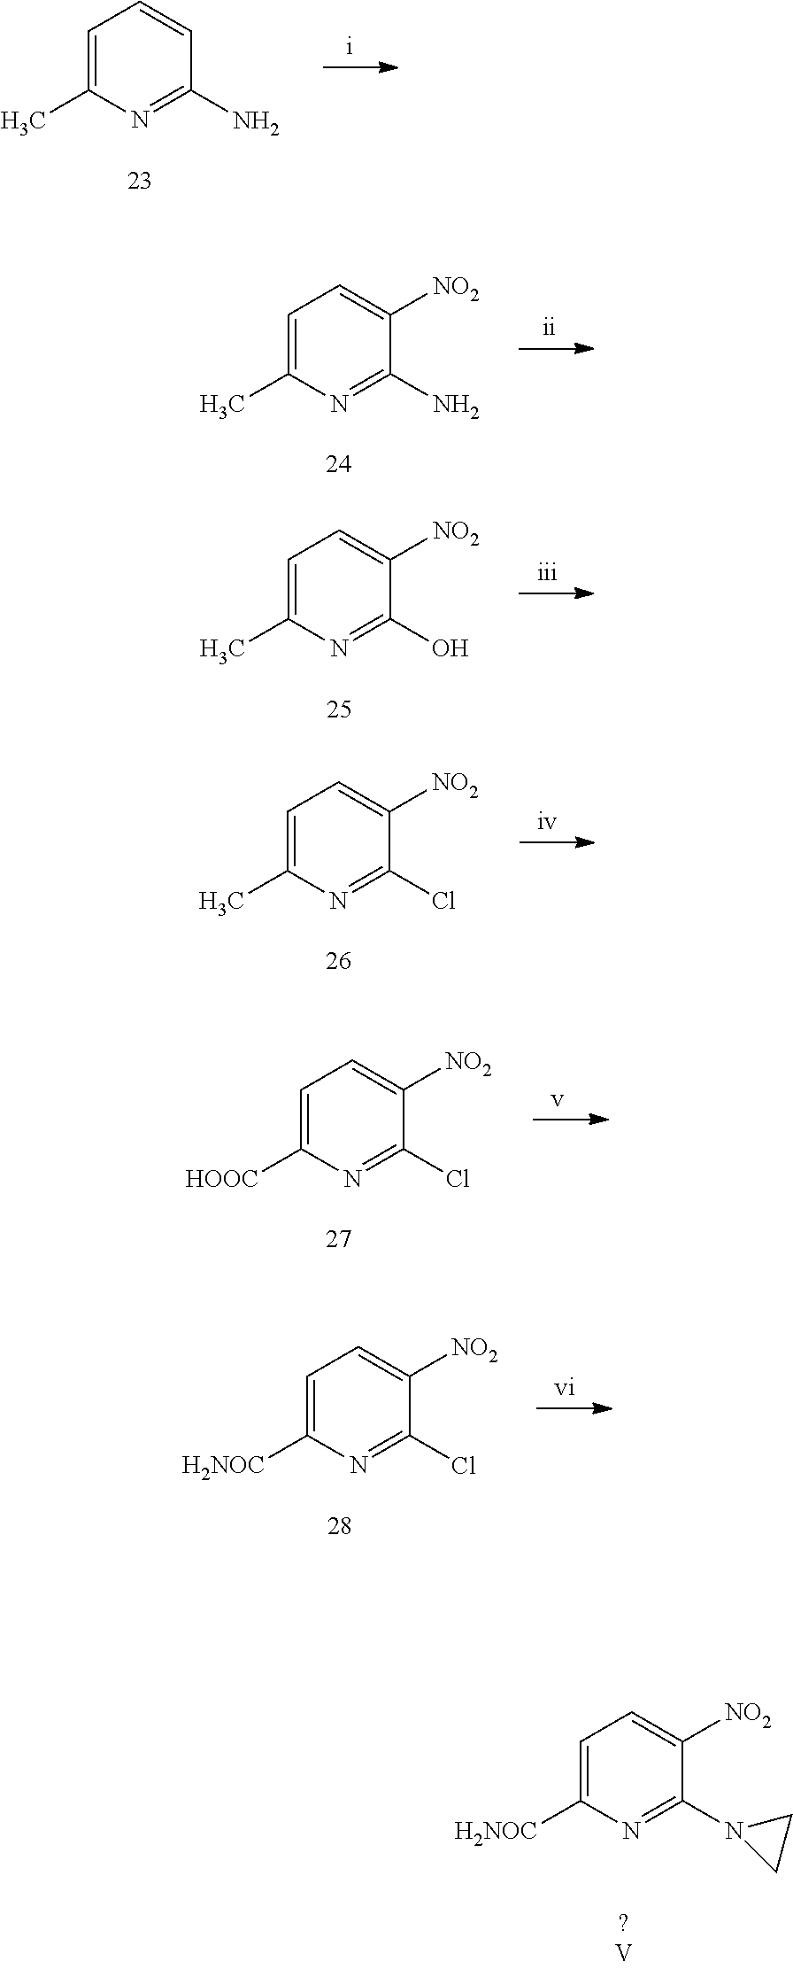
C1=C(C)N=C(N)C=C1.C1=C(C)N=C(N)C([NO2])=C1.C1=C(C)N=C(O)C([NO2])=C1.C1=C(C)N=C(Cl)C([NO2])=C1.C1=C([HOOC])N=C(Cl)C([NO2])=C1.C1=C([H2NOC])N=C(Cl)C([NO2])=C1.C1=C([H2NOC])N=C(N2CC2)C([NO2])=C1
